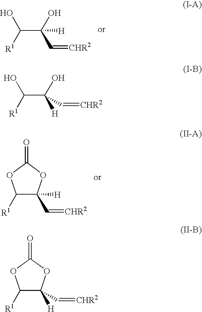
C(C(O)(C=[CHR2])[H])([R1])O.C1([R1])C(C=[CHR2])([H])OC(=O)O1.C(C(O)(C=[CHR2])[H])([R1])O.C1([R1])C([H])(C=[CHR2])OC(=O)O1
